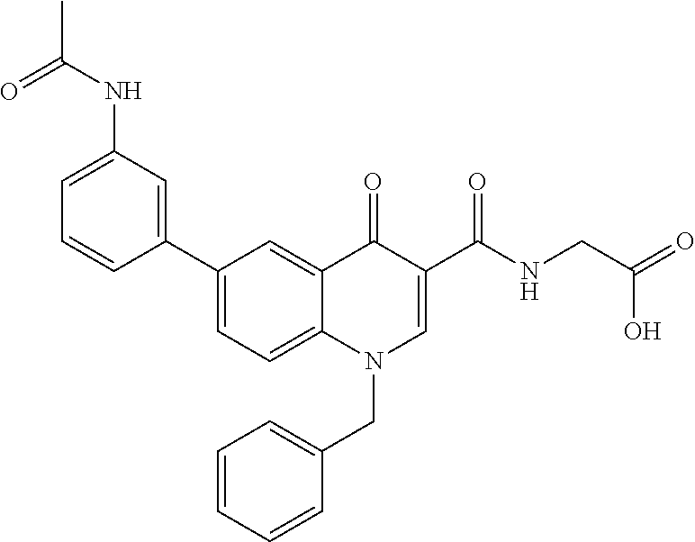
C1=C(C2=CC(NC(=O)C)=CC=C2)C=C2C(=C1)N(CC1=CC=CC=C1)C=C(C(NCC(O)=O)=O)C2=O
